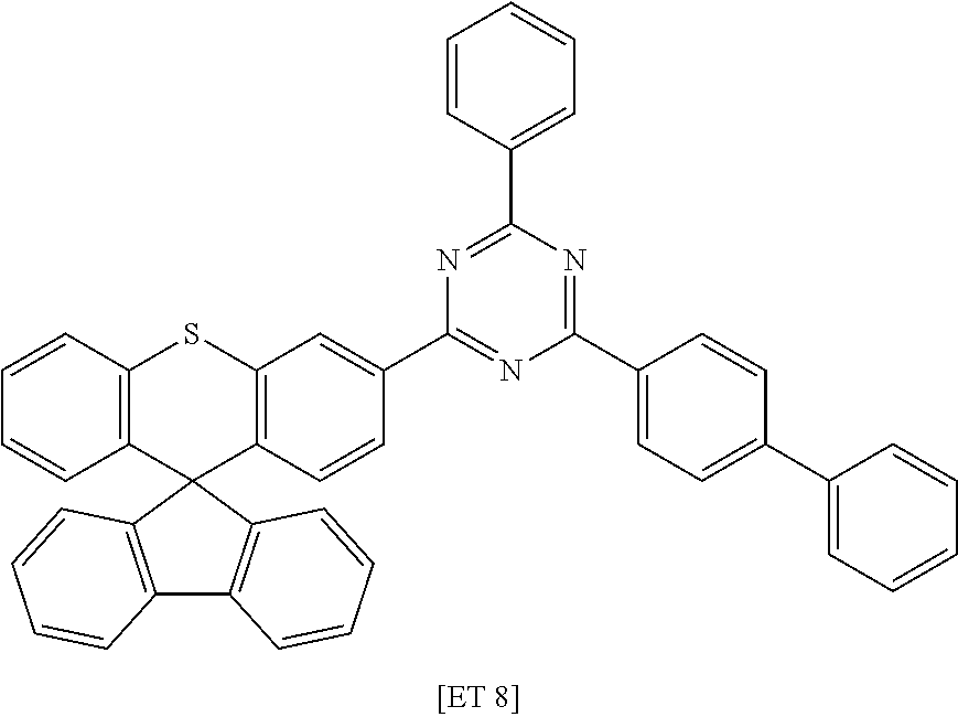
C12=C(C3(C4=C(S1)C=C(C1=NC(C5=CC=C(C6=CC=CC=C6)C=C5)=NC(C5=CC=CC=C5)=N1)C=C4)C1=C(C4=C3C=CC=C4)C=CC=C1)C=CC=C2
